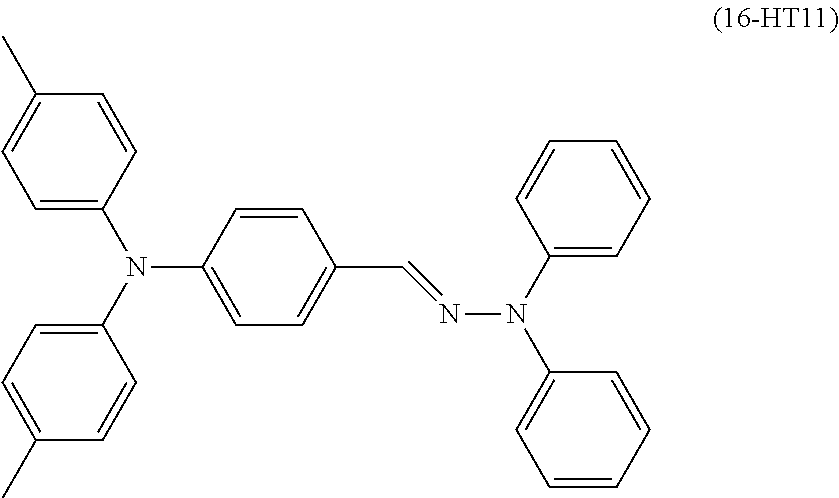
C1=CC(C)=CC=C1N(C1=CC=C(C)C=C1)C1=CC=C(C=NN(C2=CC=CC=C2)C2=CC=CC=C2)C=C1
